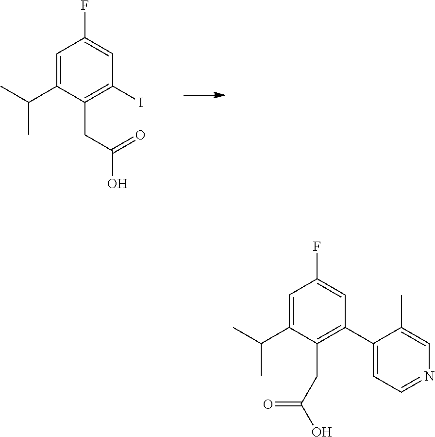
C1=C(C(C)C)C(CC(O)=O)=C(I)C=C1F.C1=C(C(C)C)C(CC(O)=O)=C(C2=CC=NC=C2C)C=C1F
